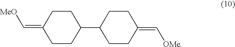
C1CC(=C[MeO])CCC1C1CCC(=C[OMe])CC1
